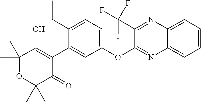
C1(C)(C)OC(C)(C)C(=O)C(C2=CC(OC3=NC4=CC=CC=C4N=C3C(F)(F)F)=CC=C2CC)=C1O
